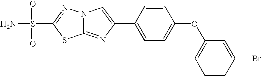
C12=NC(C3=CC=C(OC4=CC=CC(Br)=C4)C=C3)=CN1N=C(S(=O)(=O)N)S2
